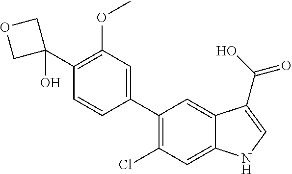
C1(C2=CC(OC)=C(C3(O)COC3)C=C2)=C(Cl)C=C2C(=C1)C(C(O)=O)=CN2
